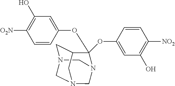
C1=CC(OC2(OC3=CC(O)=C([NO2])C=C3)N3CN4CC2CN(C4)C3)=CC(O)=C1[O2N]
